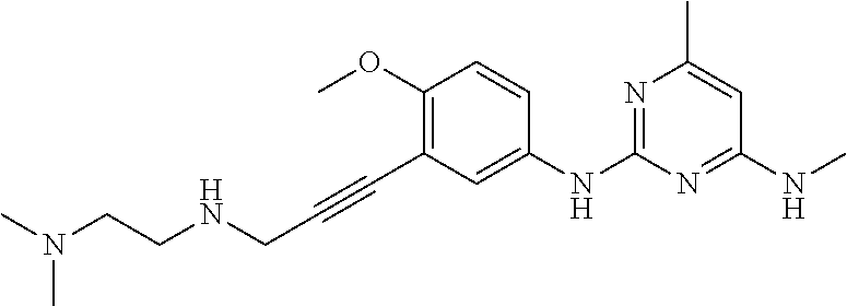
C1=CC(OC)=C(C#CCNCCN(C)C)C=C1NC1=NC(C)=CC(NC)=N1
